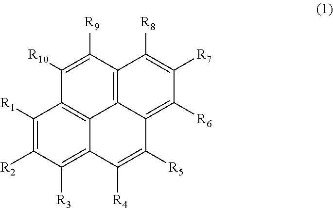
C1([R1])=C([R2])C([R3])=C2C3=C1C([R10])=C([R9])C1=C3C(=C([R6])C([R7])=C1[R8])C([R5])=C2[R4]
